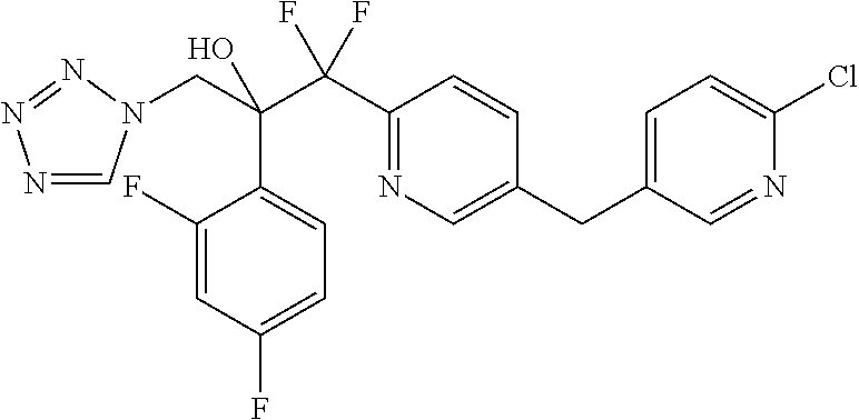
N1=CN(CC(C(C2=NC=C(CC3=CC=C(Cl)N=C3)C=C2)(F)F)(O)C2=CC=C(F)C=C2F)N=N1
